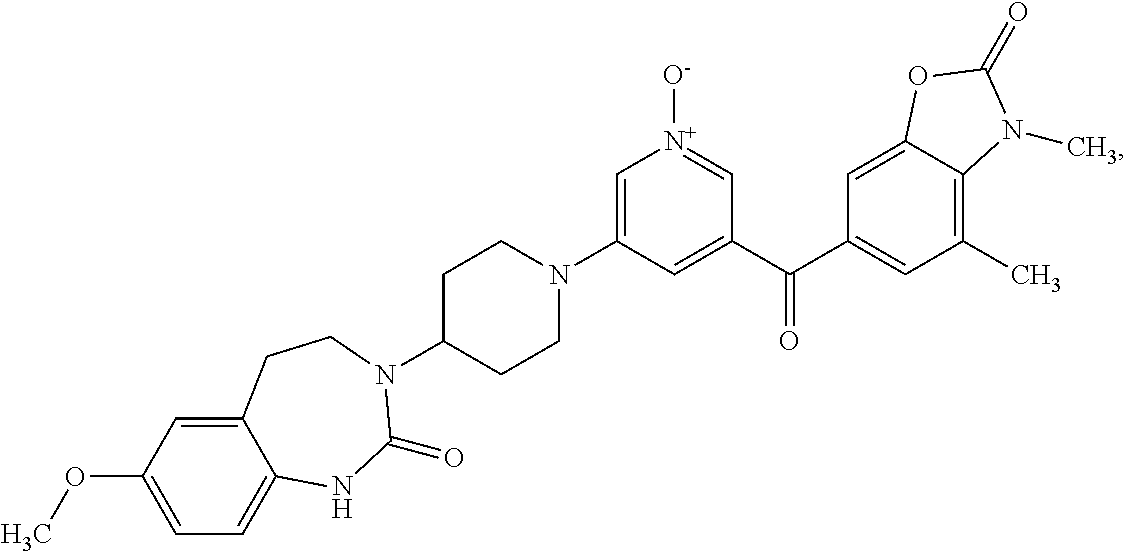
C1=C(N2CCC(N3C(=O)NC4=CC=C(OC)C=C4CC3)CC2)C=C(C(C2=CC(C)=C3C(=C2)OC(=O)N3C)=O)C=[N+]1[O-]
